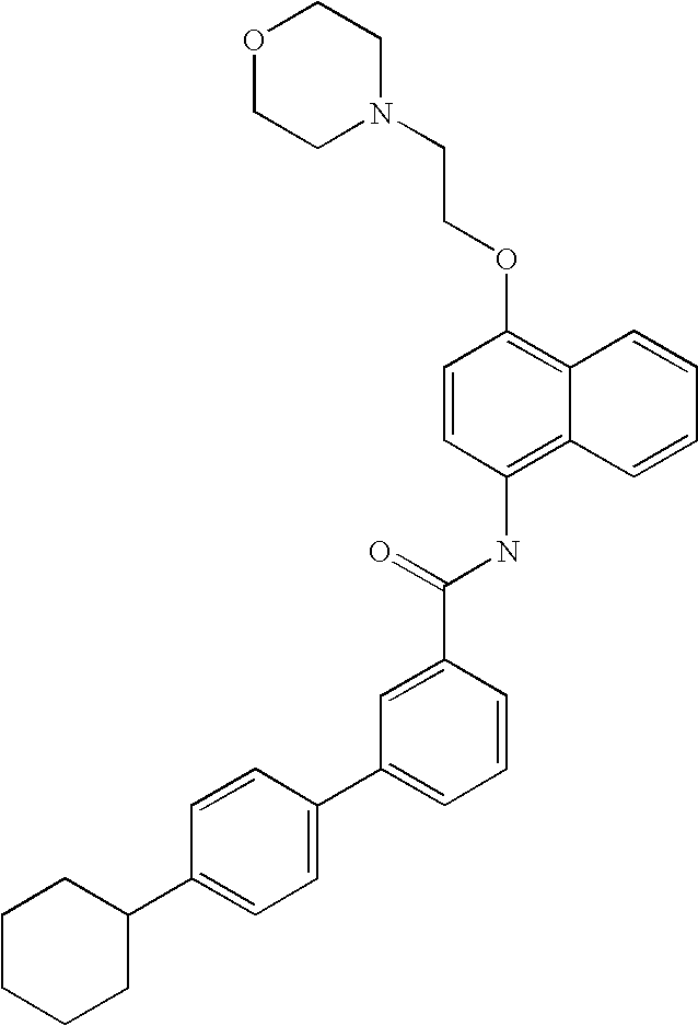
O1CCN(CCOC2=C3C(=C(NC(C4=CC(C5=CC=C(C6CCCCC6)C=C5)=CC=C4)=O)C=C2)C=CC=C3)CC1
